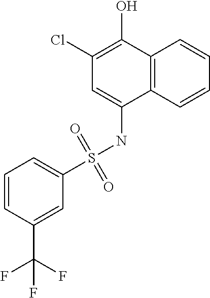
C12=C(C=CC=C1)C(NS(C1=CC=CC(C(F)(F)F)=C1)(=O)=O)=CC(Cl)=C2O
